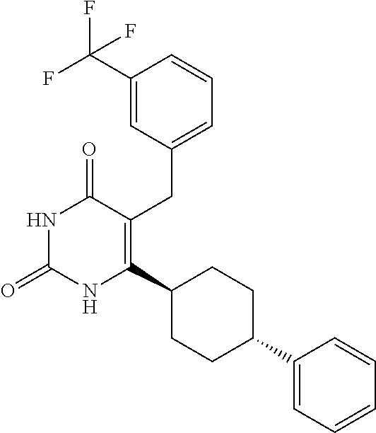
C1(C(F)(F)F)=CC(CC2=C(C3CCC(C4=CC=CC=C4)CC3)NC(=O)NC2=O)=CC=C1
